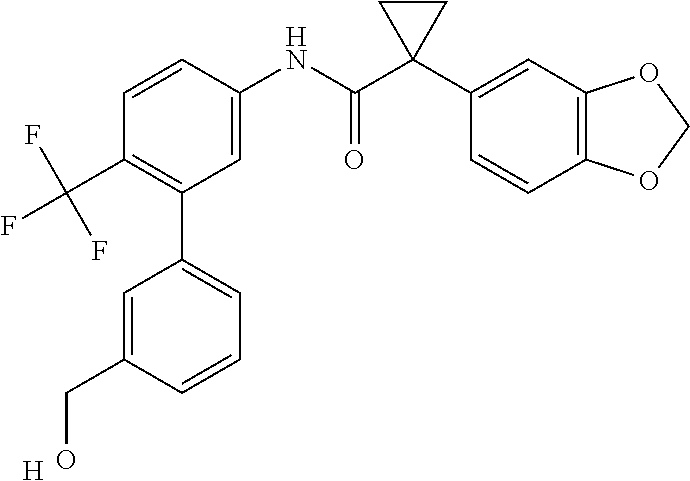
C1=C(NC(C2(C3=CC4=C(C=C3)OCO4)CC2)=O)C=CC(C(F)(F)F)=C1C1=CC=CC(CO)=C1.[H]
